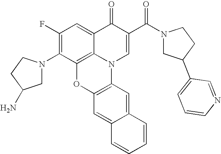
C1(F)=C(N2CC(N)CC2)C2=C3C(=C1)C(=O)C(C(N1CC(C4=CC=CN=C4)CC1)=O)=CN3C1=C(O2)C=C2C(=C1)C=CC=C2
